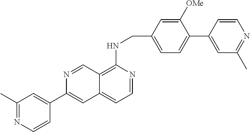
C1=C(C2=CC3=CC=NC(NCC4=CC=C(C5=CC(C)=NC=C5)C([OMe])=C4)=C3C=N2)C=CN=C1C
